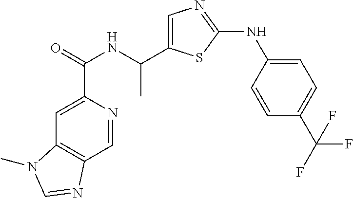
C1=C(C(NC(=O)C2=CC3=C(C=N2)N=CN3C)C)SC(NC2=CC=C(C(F)(F)F)C=C2)=N1
